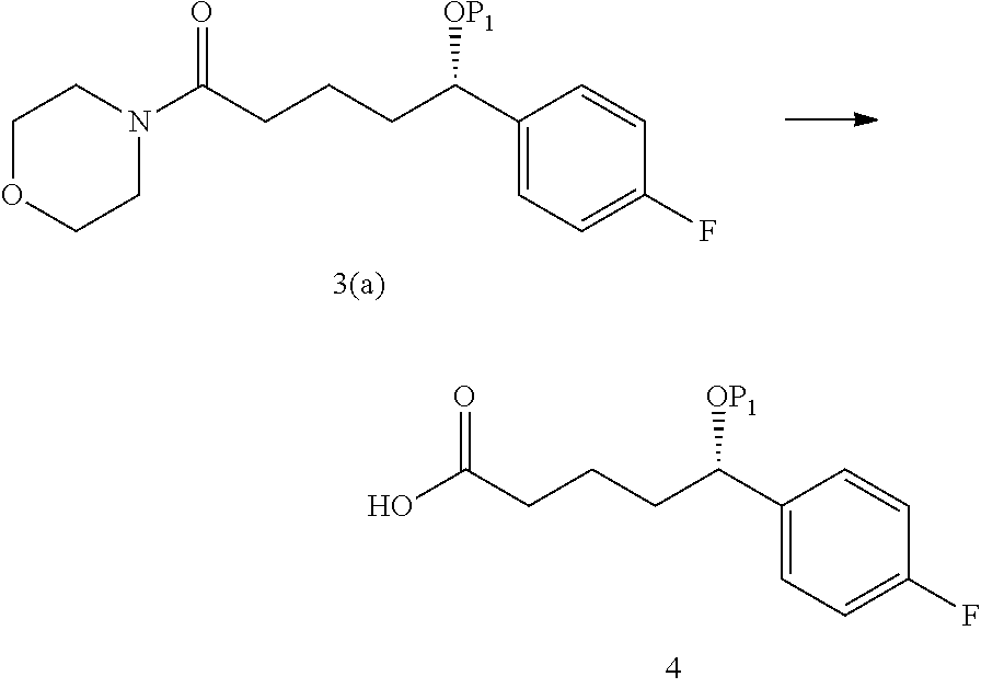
C1OCCN(C(CCCC(C2=CC=C(F)C=C2)[OP1])=O)C1.OC(CCCC(C1=CC=C(F)C=C1)[OP1])=O
